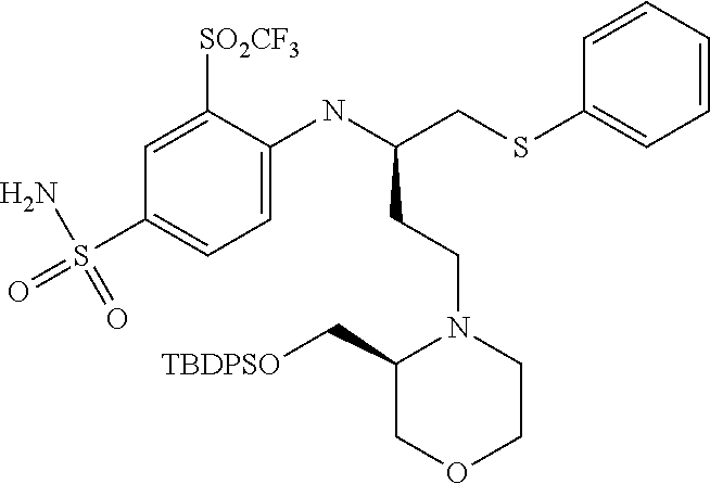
C1(C[TBDPSO])COCCN1CCC(CSC1=CC=CC=C1)NC1=CC=C(S(N)(=O)=O)C=C1[SO2CF3]
